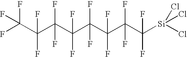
FC(C(F)(F)C(C(C(C(C(F)(F)C(F)(F)[Si](Cl)(Cl)Cl)(F)F)(F)F)(F)F)(F)F)(F)F
